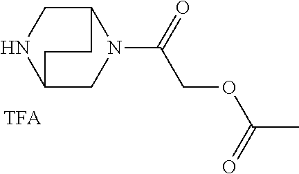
C12CNC(CN1C(=O)COC(C)=O)CC2
